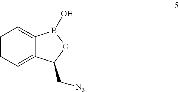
C1=CC=C2C(=C1)B(O)OC2C[N3]
